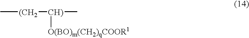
C[(CH2][CH)](C)[O(BO)m(CH2)qCOOR1]
